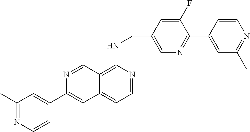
C1(F)=CC(CNC2=C3C(=CC=N2)C=C(C2=CC(C)=NC=C2)N=C3)=CN=C1C1=CC(C)=NC=C1
